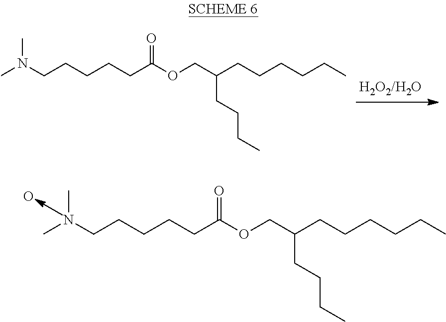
CN(CCCCCC(OCC(CCCCCC)CCCC)=O)C.CN(CCCCCC(OCC(CCCCCC)CCCC)=O)C.O
